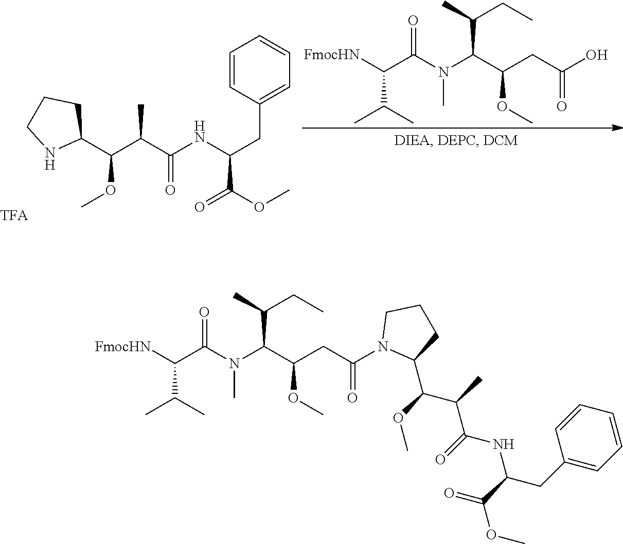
[FmocHN]C(C(N(C(C(CC(O)=O)OC)C(C)CC)C)=O)C(C)C.[TFA].C(C(C(NC(CC1=CC=CC=C1)C(OC)=O)=O)C)(C1CCCN1)OC.[FmocHN]C(C(N(C(C(CC(N1C(C(OC)C(C)C(=O)NC(CC2=CC=CC=C2)C(=O)OC)CCC1)=O)OC)C(C)CC)C)=O)C(C)C
